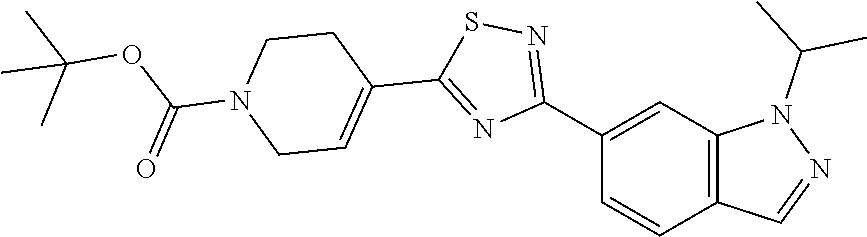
C12=C(C=CC(C3=NSC(C4=CCN(C(OC(C)(C)C)=O)CC4)=N3)=C1)C=NN2C(C)C
